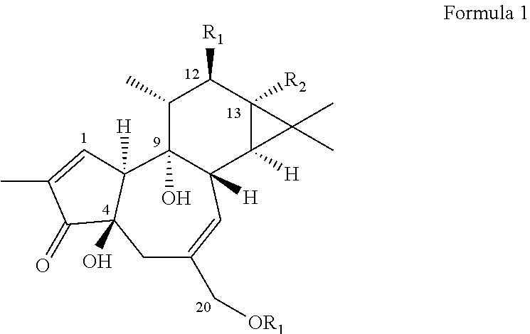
C1(C)C2(O)C([H])(C3([H])C([R2])(C1[R1])C3(C)C)C=C(C[OR1])CC1(O)C2([H])C=C(C)C1=O
